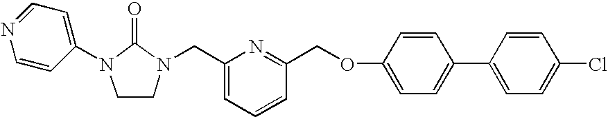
ClC1=CC=C(C2=CC=C(OCC3=NC(CN4C(=O)N(C5=CC=NC=C5)CC4)=CC=C3)C=C2)C=C1
